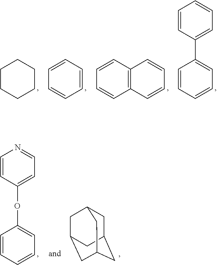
C1CCCCC1.C1=CC=CC=C1.C1=CC2=C(C=C1)C=CC=C2.C1=CC(C2=CC=CC=C2)=CC=C1.C1=CC(OC2=CC=NC=C2)=CC=C1.C1C2CC3CC(CC1C3)C2
